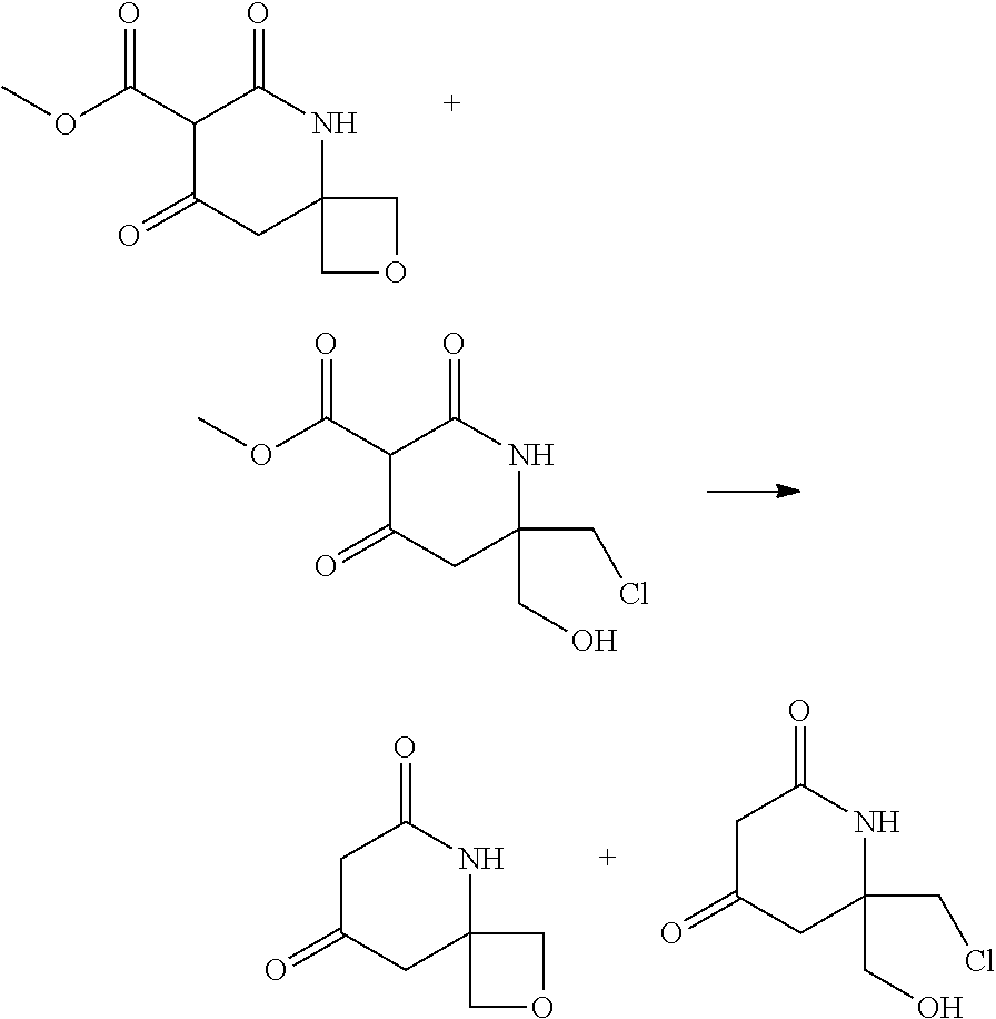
C12(COC1)NC(=O)C(C(OC)=O)C(=O)C2.C1(CO)(CCl)NC(=O)C(C(OC)=O)C(=O)C1.C12(COC1)NC(=O)CC(=O)C2.C1(CO)(CCl)NC(=O)CC(=O)C1
